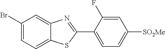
C1(C2=NC3=CC(Br)=CC=C3S2)=CC=C([SO2Me])C=C1F
